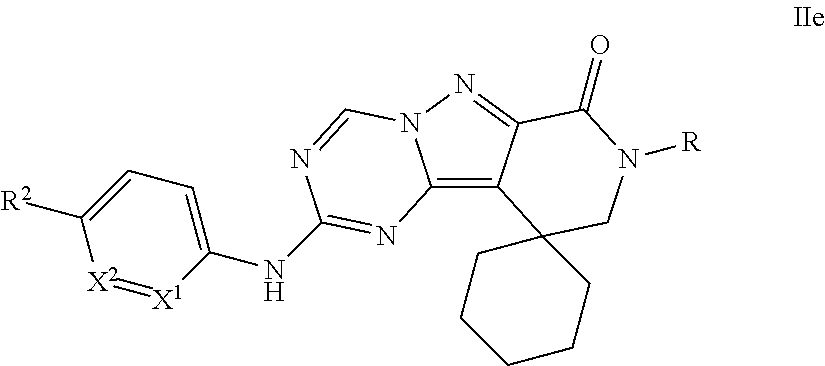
C12=C3C(=NN1C=NC(NC1=CC=C([R2])[X2]=[X1]1)=N2)C(=O)N([R])CC31CCCCC1
